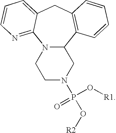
N12C(C3=C(CC4=CC=CN=C14)C=CC=C3)CN(P(O[R1])(=O)O[R2])CC2
